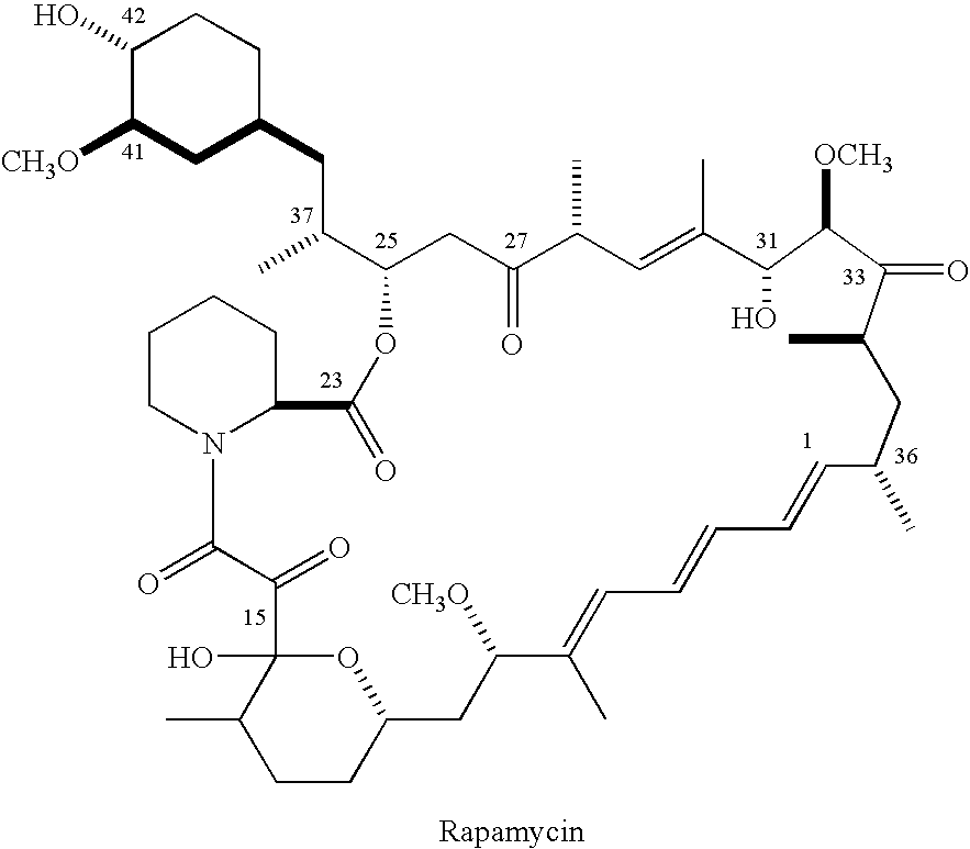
C1(O)C([CH3O])CC(CC(C2CC(=O)C(C)C=C(C)C(O)C([OCH3])C(=O)C(C)CC(C)C=CC=CC=C(C)C([CH3O])CC3CCC(C)C(O)(O3)C(=O)C(=O)N3C(CCCC3)C(=O)O2)C)CC1
